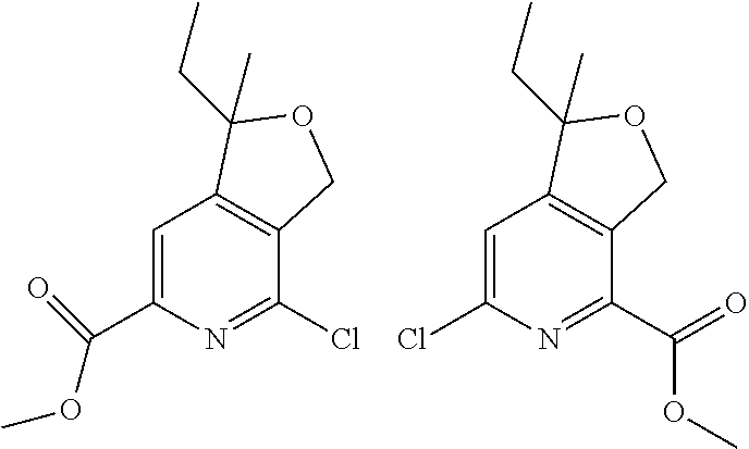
C1=C(C(=O)OC)N=C(Cl)C2=C1C(C)(CC)OC2.C1=C(Cl)N=C(C(=O)OC)C2=C1C(C)(CC)OC2
